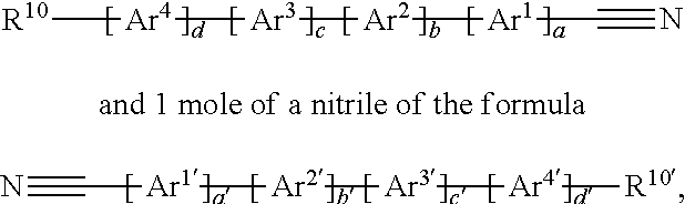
[R10][Ar4][Ar3][Ar2][Ar1]C#N.C([Ar1][Ar2][Ar3][Ar4][R10])#N
